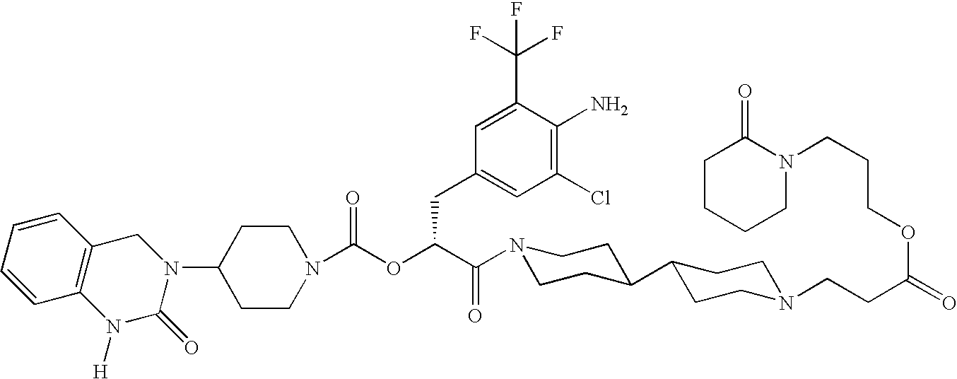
C1(N2CC3=C(N([H])C2=O)C=CC=C3)CCN(C(OC(C(N2CCC(C3CCN(CCC(=O)OCCCN4C(=O)CCCC4)CC3)CC2)=O)CC2=CC(Cl)=C(N)C(C(F)(F)F)=C2)=O)CC1
